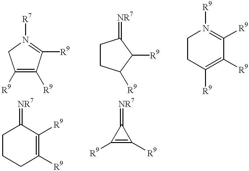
C1([R9])=C([R9])C([R9])=N([R7])C1.C1CC([R9])C([R9])C1=[NR7].C1CC([R9])=C([R9])C([R9])=N1[R9].C1CCC([R9])=C([R9])C1=[NR7].C1(=[NR7])C([R9])=C1[R9]
